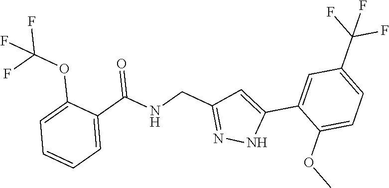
C1=C(C(=O)NCC2=NNC(C3=CC(C(F)(F)F)=CC=C3OC)=C2)C(OC(F)(F)F)=CC=C1
